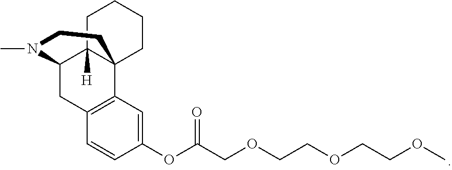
C1=CC(OC(COCCOCCOC)=O)=CC2=C1CC1C3([H])C2(CCCC3)CCN1C
